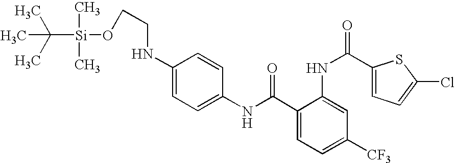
C1(NC(=O)C2=CC=C([CF3])C=C2NC(=O)C2=CC=C(Cl)S2)=CC=C(NCCO[Si](C(C)(C)C)(C)C)C=C1
